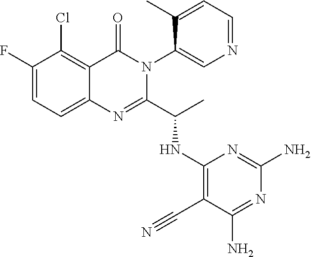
C1(F)=CC=C2C(=C1Cl)C(=O)N(C1=CN=CC=C1C)C(C(C)NC1=C(C#N)C(N)=NC(N)=N1)=N2
